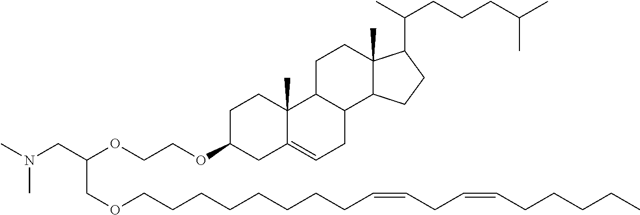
N(CC(OCCOC1CC2=CCC3C(C2(C)CC1)CCC1(C)C3CCC1C(C)CCCC(C)C)COCCCCCCCCC=CCC=CCCCCC)(C)C
